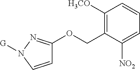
C1([H3CO])=C(COC2=NN([G])C=C2)C([NO2])=CC=C1
